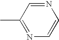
N1=CC(C)=NC=C1
